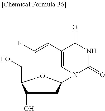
C1(O)CC(N2C=C(C=C[R])C(=O)NC2=O)OC1CO
